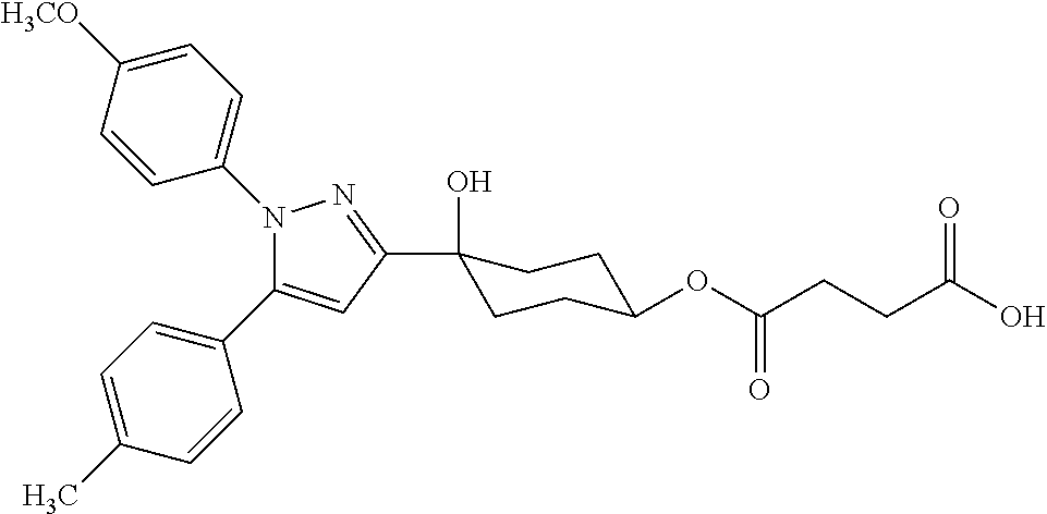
C1([H3CO])=CC=C(N2C(C3=CC=C(C)C=C3)=CC(C3(O)CCC(OC(=O)CCC(O)=O)CC3)=N2)C=C1
